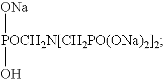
[ONa][POCH2N[CH2PO(ONa)2]2]O
